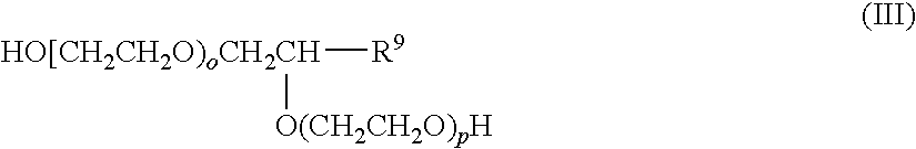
[HO[CH2CH2O)oCH2CH]([R9])[O(CH2CH2O)pH]
